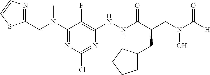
[H]C(N(CC(C(NNC1=C(F)C(N(CC2=NC=CS2)C)=NC(Cl)=N1)=O)CC1CCCC1)O)=O
